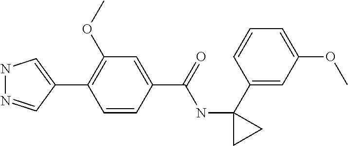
N1N=CC(C2=C(OC)C=C(C(NC3(C4=CC(OC)=CC=C4)CC3)=O)C=C2)=C1
